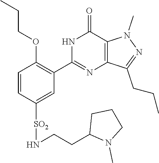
C1=CC([SO2]NCCC2N(C)CCC2)=CC(C2=NC3=C(C(=O)N2)N(C)N=C3CCC)=C1OCCC
